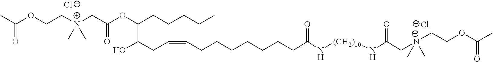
[Cl-].[Cl-].CC(OCC[N+](CC(OC(CCCCC)C(CC=CCCCCCCCC(=O)N[(CH2)10]NC(=O)C[N+](C)(C)CCOC(C)=O)O)=O)(C)C)=O
